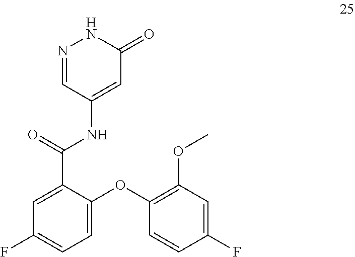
C1(F)=CC=C(OC2=C(OC)C=C(F)C=C2)C(C(=O)NC2=CC(=O)NN=C2)=C1
